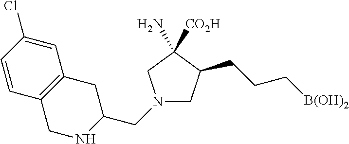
N1(CC2CC3=C(CN2)C=CC(Cl)=C3)CC(CCC[B(OH)2])C([CO2H])(N)C1
